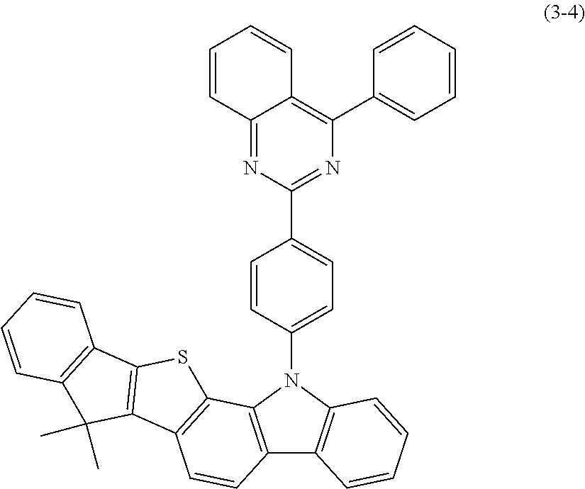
C1=CC(N2C3=C(C4=C2C=CC=C4)C=CC2=C3SC3=C2C(C)(C)C2=C3C=CC=C2)=CC=C1C1=NC(C2=CC=CC=C2)=C2C(=N1)C=CC=C2
